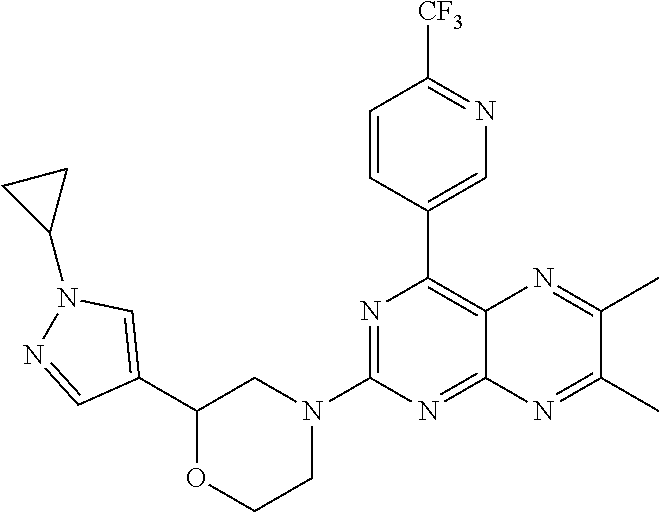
N1=C(N2CC(C3=CN(C4CC4)N=C3)OCC2)N=C2C(=C1C1=CN=C([CF3])C=C1)N=C(C)C(C)=N2
